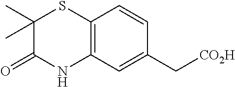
C1(C)(C)C(=O)NC2=C(S1)C=CC(C[CO2H])=C2
